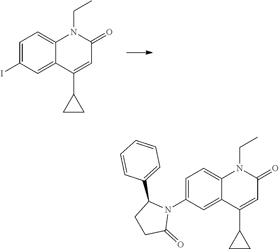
IC1=CC=C2C(=C1)C(C1CC1)=CC(=O)N2CC.C1(N2C(C3=CC=CC=C3)CCC2=O)=CC=C2C(=C1)C(C1CC1)=CC(=O)N2CC
